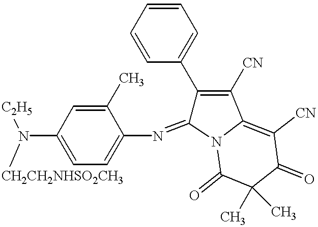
C1(C)=CC(N([C2H5])[CH2CH2NHSO2CH3])=CC=C1N=C1C(C2=CC=CC=C2)=C([CN])C2=C([CN])C(=O)C(C)(C)C(=O)N12
